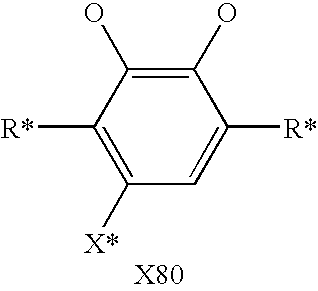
C1=C([R*])C(O)=C(O)C([R*])=C1[X*]
